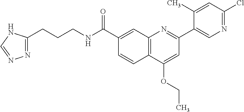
C1(C(NCCCC2=NN=CN2)=O)=CC2=C(C=C1)C(OCC)=CC(C1=CN=C(Cl)C=C1C)=N2
